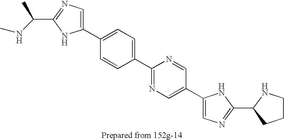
C1(C2=CC=C(C3=NC=C(C4=CN=C(C5NCCC5)N4)C=N3)C=C2)=CN=C(C(NC)C)N1
